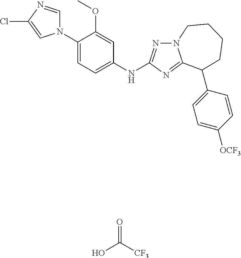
C1(N2C=NC(Cl)=C2)=CC=C(NC2=NN3C(=N2)C(C2=CC=C([OCF3])C=C2)CCCC3)C=C1OC.O=C([CF3])O
